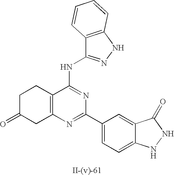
C12=C(NN=C1NC1=NC(C3=CC=C4C(=C3)C(=O)NN4)=NC3=C1CCC(=O)C3)C=CC=C2
